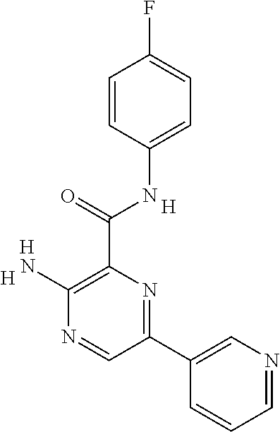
C1(N)=C(C(NC2=CC=C(F)C=C2)=O)N=C(C2=CN=CC=C2)C=N1.[H].[H].[H]
